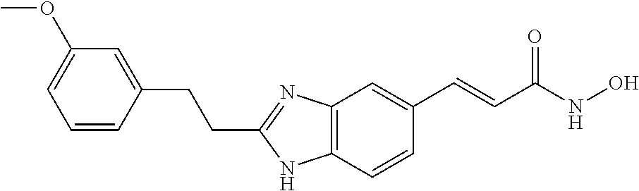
C1=CC(CCC2=NC3=C(N2)C=CC(C=CC(NO)=O)=C3)=CC(OC)=C1
